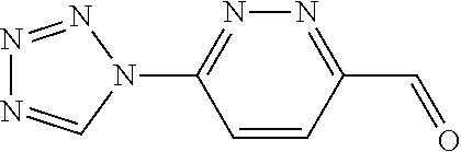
C1=CC(C=O)=NN=C1N1N=NN=C1
